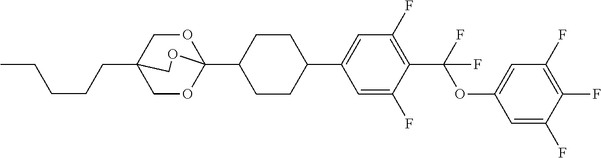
C(CCC12COC(C3CCC(C4=CC(F)=C(C(OC5=CC(F)=C(F)C(F)=C5)(F)F)C(F)=C4)CC3)(OC1)OC2)CC
